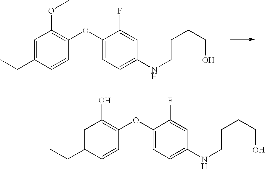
C1=C(CC)C=CC(OC2=CC=C(NCCCCO)C=C2F)=C1OC.C1=C(CC)C=CC(OC2=CC=C(NCCCCO)C=C2F)=C1O
